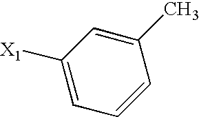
C1=C([X1])C=C(C)C=C1
